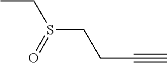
CCS(CCC#C)=O
